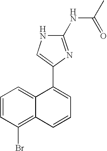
C12=CC=CC(Br)=C1C=CC=C2C1=CNC(NC(C)=O)=N1
